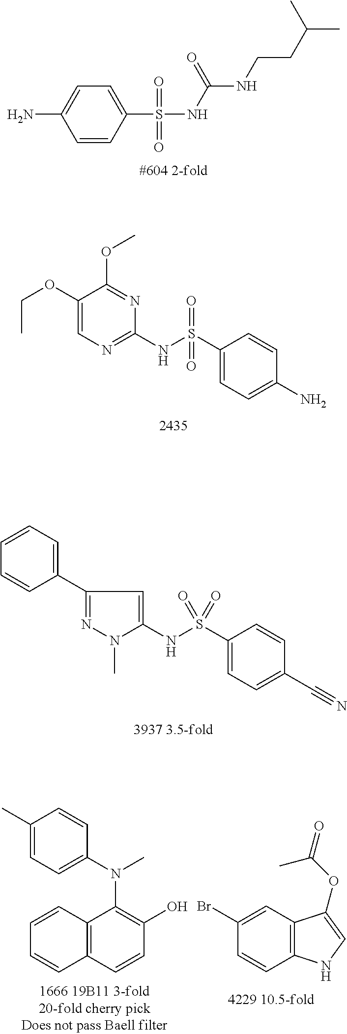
NC1=CC=C(S(NC(NCCC(C)C)=O)(=O)=O)C=C1.C(C)OC1=CN=C(NS(C2=CC=C(N)C=C2)(=O)=O)N=C1OC.C1=CC=C(C2=NN(C)C(NS(C3=CC=C(C#N)C=C3)(=O)=O)=C2)C=C1.C1(C)=CC=C(N(C)C2=C(O)C=CC3=C2C=CC=C3)C=C1.C1(Br)=CC2=C(C=C1)NC=C2OC(=O)C
